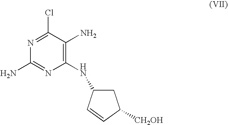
N1=C(Cl)C(N)=C(NC2CC([CH2OH])C=C2)N=C1N
